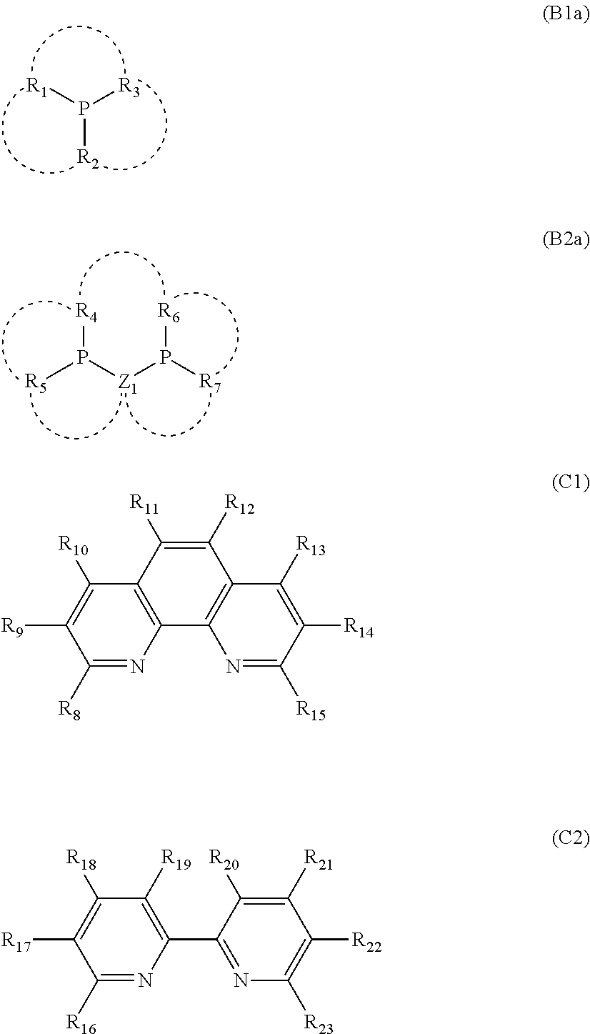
P([R2])([R1])[R3].[R4]P([Z1]P([R7])[R6])[R5].C1([R8])=NC2=C(C([R10])=C1[R9])C([R11])=C([R12])C1=C2N=C([R15])C([R14])=C1[R13].C1([R16])=NC(C2=NC([R23])=C([R22])C([R21])=C2[R20])=C([R19])C([R18])=C1[R17]
